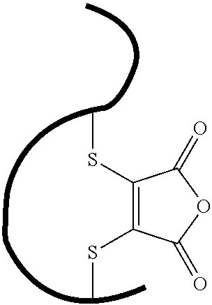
C1(SC)=C(SC)C(=O)OC1=O
